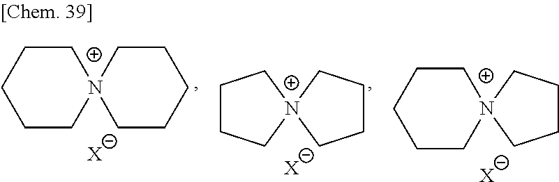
C1CCCCN12CCCCC2.[X].C1CC[N+]2(C1)CCCC2.[X].C1CCCCN12CCCC2.[X]
